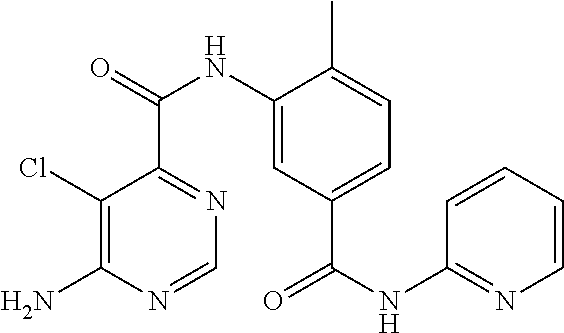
C1(Cl)=C(N)N=CN=C1C(=O)NC1=CC(C(NC2=NC=CC=C2)=O)=CC=C1C
